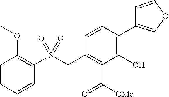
C1=CC=CC(S(CC2=C(C(=O)[OMe])C(O)=C(C3=COC=C3)C=C2)(=O)=O)=C1OC
